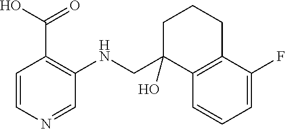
C1=C(F)C2=C(C=C1)C(CNC1=C(C(O)=O)C=CN=C1)(O)CCC2
